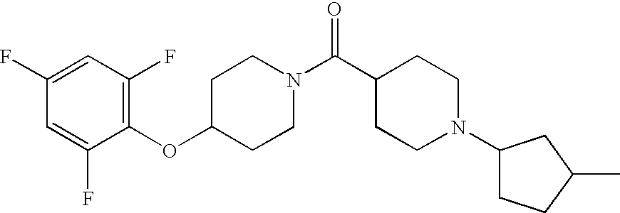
C1(OC2CCN(C(C3CCN(C4CCC(C)C4)CC3)=O)CC2)=C(F)C=C(F)C=C1F
